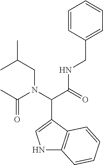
N1C2=C(C(C(N(CC(C)C)C(C)=O)C(=O)NCC3=CC=CC=C3)=C1)C=CC=C2
